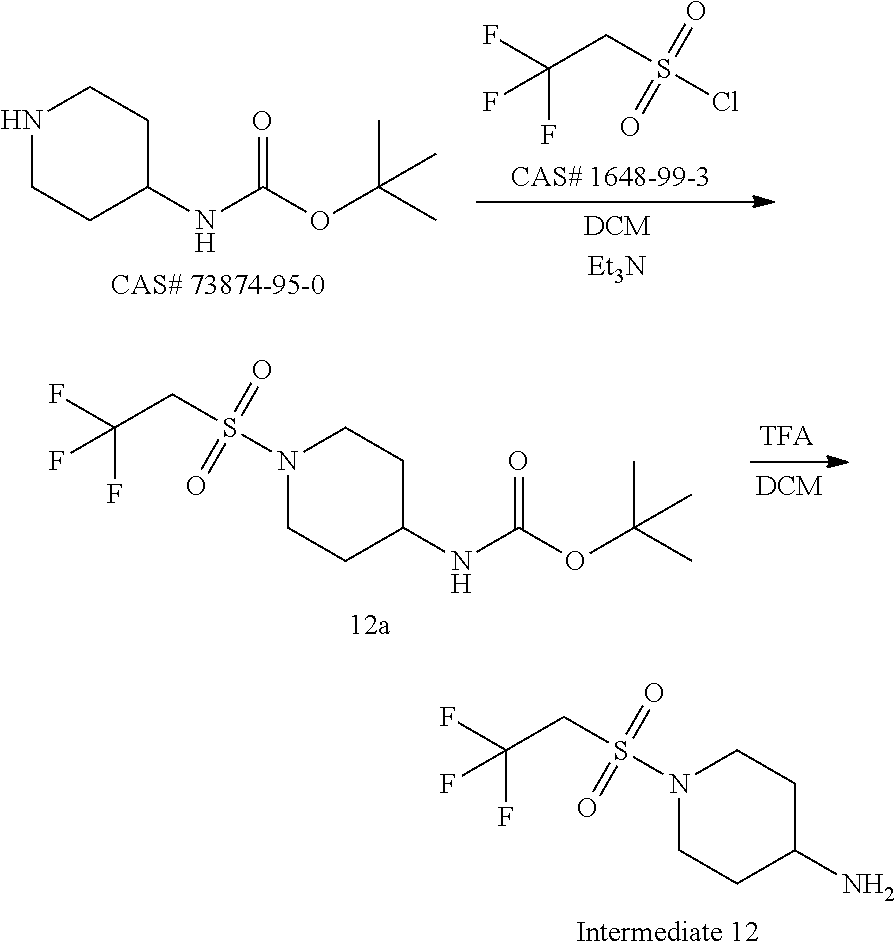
C(CS(Cl)(=O)=O)(F)(F)F.N1CCC(NC(OC(C)(C)C)=O)CC1.N1(S(CC(F)(F)F)(=O)=O)CCC(NC(OC(C)(C)C)=O)CC1.N1(S(CC(F)(F)F)(=O)=O)CCC(N)CC1
